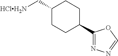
C1(C[HClH2N])CCC(C2=NN=CO2)CC1
